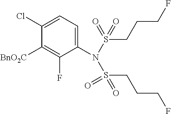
C1(Cl)=CC=C(N(S(=O)(CCCF)=O)S(CCCF)(=O)=O)C(F)=C1[BnO2C]
